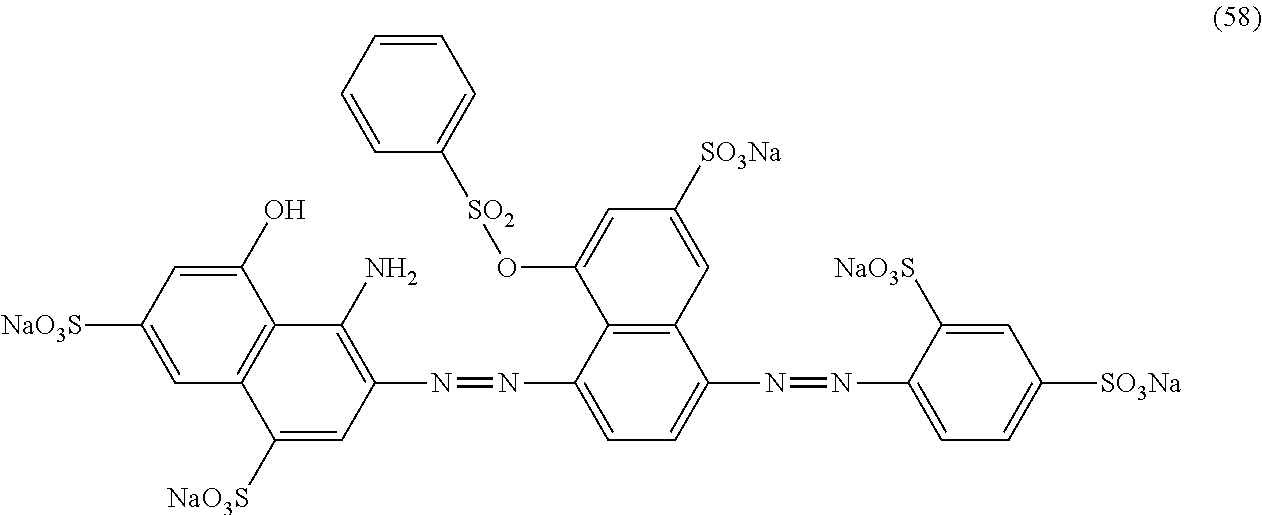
C1(N=NC2=C(N)C3=C(C([NaO3S])=C2)C=C([NaO3S])C=C3O)=CC=C(N=NC2=CC=C([SO3Na])C=C2[NaO3S])C2=C1C(O[SO2]C1=CC=CC=C1)=CC([SO3Na])=C2
